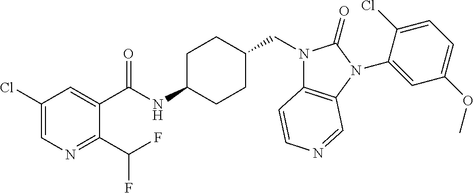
C1(Cl)=CN=C(C(F)F)C(C(NC2CCC(CN3C4=C(N(C5=CC(OC)=CC=C5Cl)C3=O)C=NC=C4)CC2)=O)=C1
